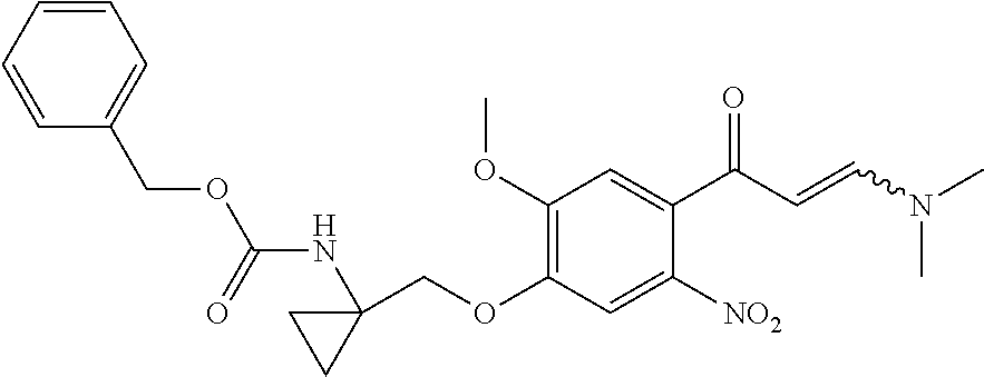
C1(OC)=C(OCC2(NC(OCC3=CC=CC=C3)=O)CC2)C=C([NO2])C(C(C=CN(C)C)=O)=C1
